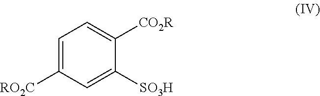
C1=C([RO2C])C=C([SO3H])C([CO2R])=C1
